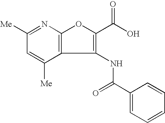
C1([Me])=CC([Me])=NC2=C1C(NC(C1=CC=CC=C1)=O)=C(C(O)=O)O2
